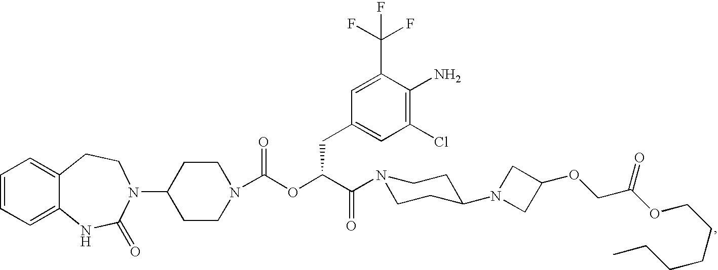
C1=CC=C2C(=C1)CCN(C1CCN(C(OC(C(=O)N3CCC(N4CC(OCC(OCCCCCC)=O)C4)CC3)CC3=CC(Cl)=C(N)C(C(F)(F)F)=C3)=O)CC1)C(=O)N2
